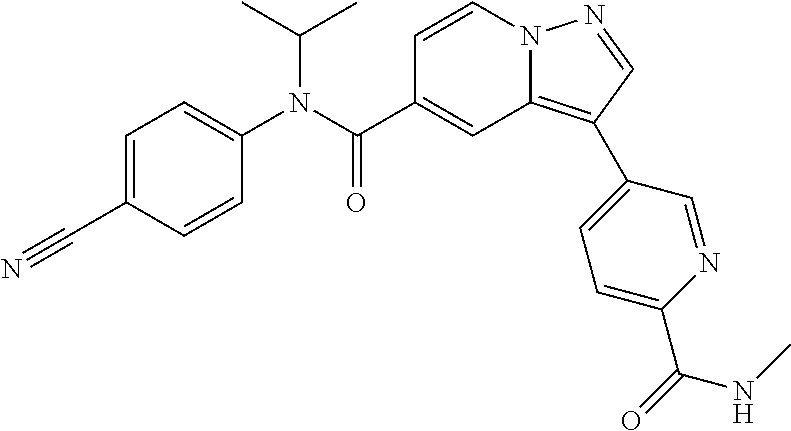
C1=CN2C(=C(C3=CC=C(C(=O)NC)N=C3)C=N2)C=C1C(N(C1=CC=C(C#N)C=C1)C(C)C)=O
